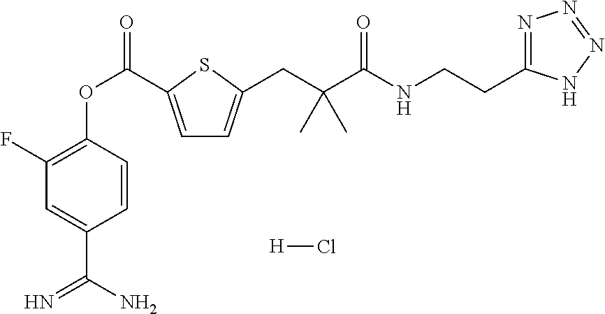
C1(F)=C(OC(=O)C2=CC=C(CC(C(=O)NCCC3=NN=NN3)(C)C)S2)C=CC(C(N)=N)=C1.[H]Cl
